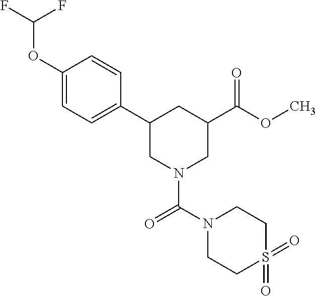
C1(OC(F)F)=CC=C(C2CN(C(=O)N3CCS(=O)(=O)CC3)CC(C(=O)OC)C2)C=C1
